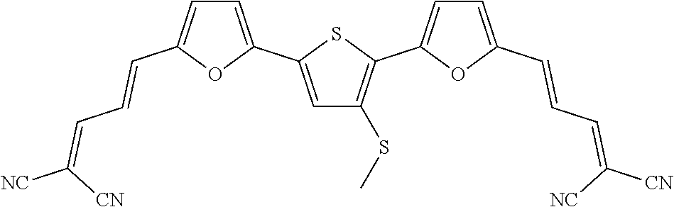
C1=C(C2=CC(SC)=C(C3=CC=C(C=CC=C([NC])[CN])O3)S2)OC(C=CC=C([CN])[NC])=C1
